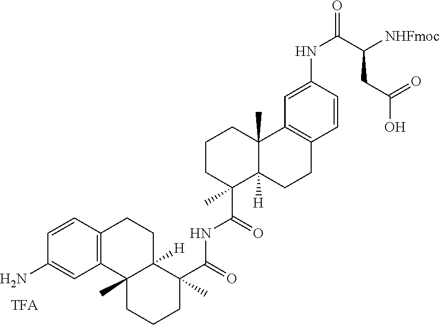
C1=CC2=C(C=C1N)C1(C)C([H])(CC2)C(C(=O)NC(C2(C)C3([H])C(C)(CCC2)C2=C(CC3)C=CC(NC(=O)C([NHFmoc])CC(O)=O)=C2)=O)(C)CCC1
